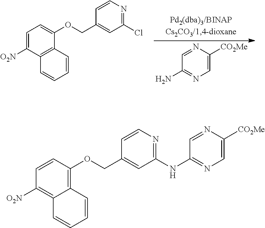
C1=C([CO2Me])N=CC(N)=N1.C1=C([O2N])C2=C(C(OCC3=CC(Cl)=NC=C3)=C1)C=CC=C2.C1=CC(OCC2=CC(NC3=NC=C([CO2Me])N=C3)=NC=C2)=C2C(=C1[O2N])C=CC=C2
